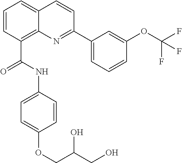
C1=CC(C(NC2=CC=C(OCC(O)CO)C=C2)=O)=C2C(=C1)C=CC(C1=CC=CC(OC(F)(F)F)=C1)=N2
